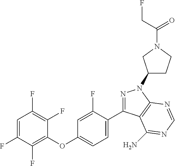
C1(OC2=CC=C(C3=NN(C4CCN(C(=O)CF)C4)C4=C3C(N)=NC=N4)C(F)=C2)=C(F)C(F)=CC(F)=C1F
